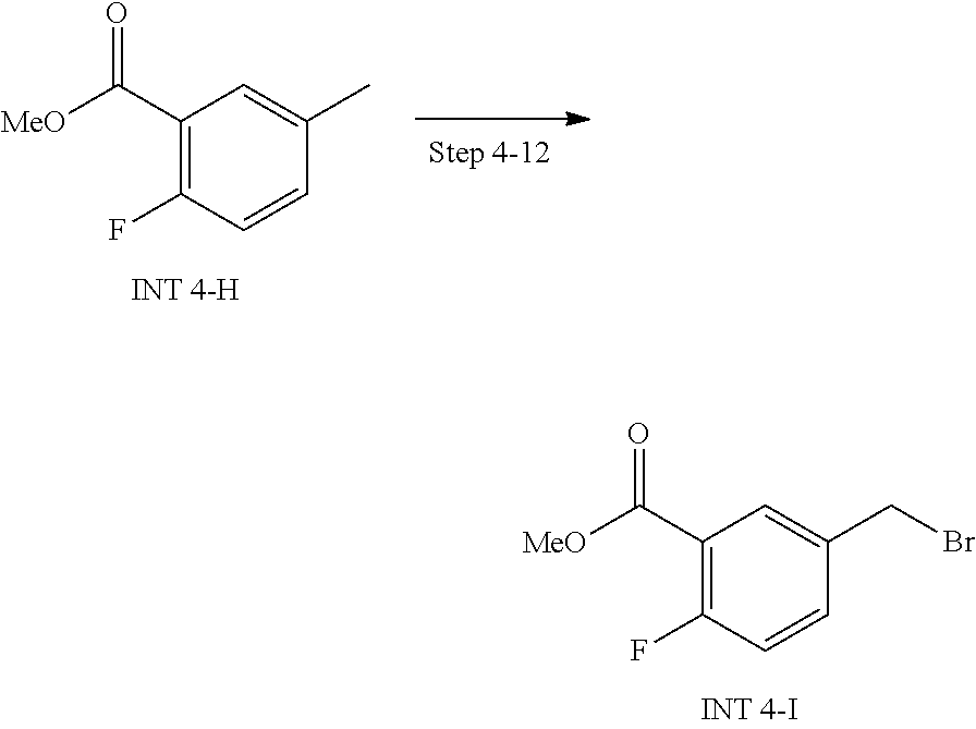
C1(C([MeO])=O)=C(F)C=CC(CBr)=C1.C1(C([MeO])=O)=C(F)C=CC(C)=C1
